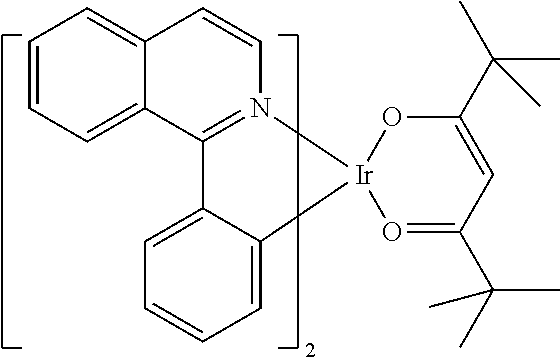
C12=CC=CC=C1C=CN1=C2C2=CC=CC=C2[Ir]12O=C(C(C)(C)C)C=C(C(C)(C)C)O2
